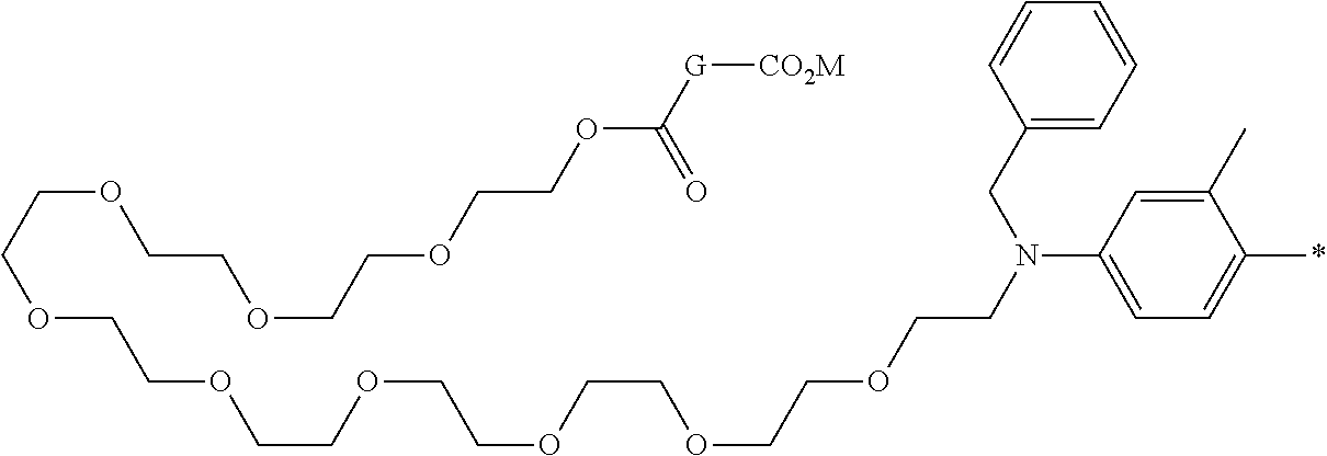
C1(C)=CC(N(CCOCCOCCOCCOCCOCCOCCOCCOCCOCCOC([G][CO2M])=O)CC2=CC=CC=C2)=CC=C1*
